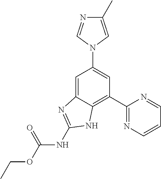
C1(C2=NC=CC=N2)=C2C(=CC(N3C=NC(C)=C3)=C1)N=C(NC(OCC)=O)N2
